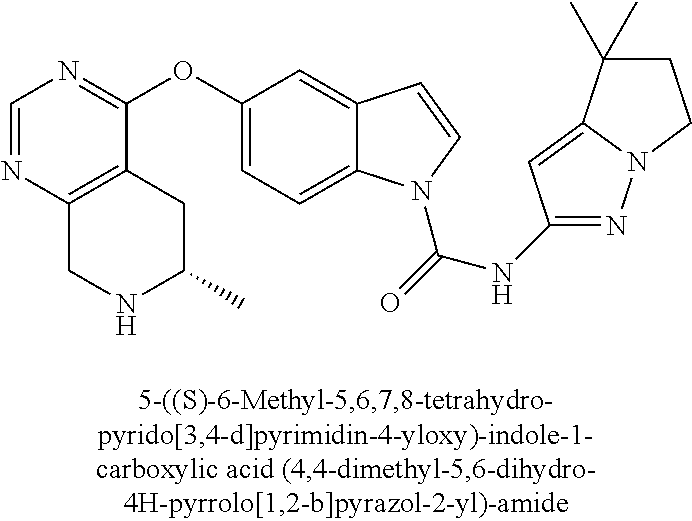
C1(OC2=NC=NC3=C2CC(C)NC3)=CC=C2C(=C1)C=CN2C(=O)NC1=NN2C(=C1)C(C)(C)CC2
